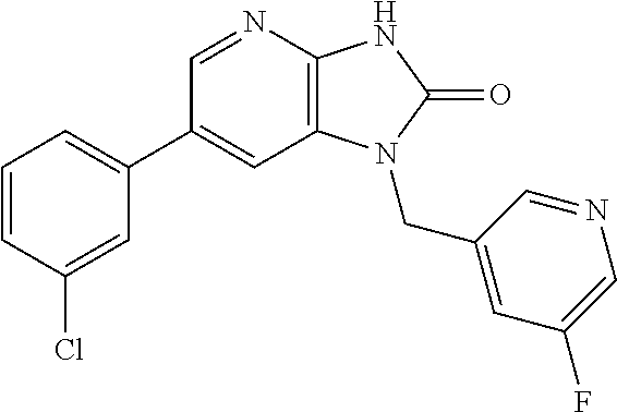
C1(C2=CC=CC(Cl)=C2)=CC2=C(N=C1)NC(=O)N2CC1=CC(F)=CN=C1
